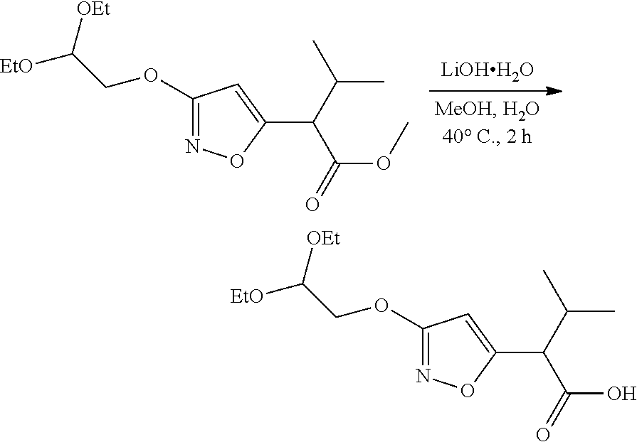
[LiOHH2O].C1(OCC([OEt])[EtO])=NOC(C(C(C)C)C(=O)OC)=C1.C1(OCC([OEt])[EtO])=NOC(C(C(C)C)C(=O)O)=C1
